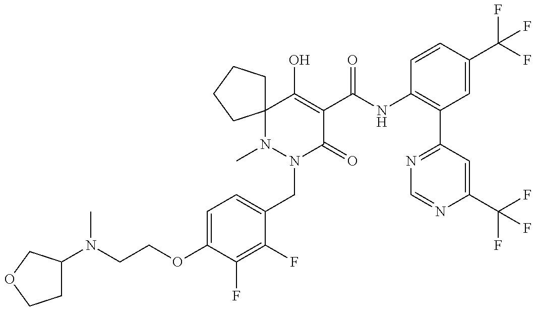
N1(C)N(CC2=CC=C(OCCN(C)C3CCOC3)C(F)=C2F)C(=O)C(C(NC2=C(C3=NC=NC(C(F)(F)F)=C3)C=C(C(F)(F)F)C=C2)=O)=C(O)C12CCCC2
